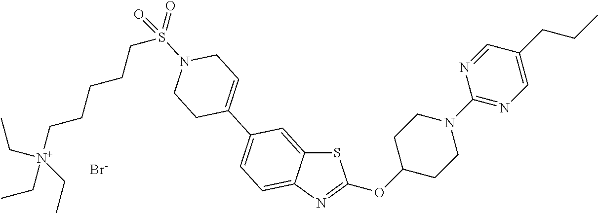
S1C2=CC(C3=CCN(S(=O)(=O)CCCCC[N+](CC)(CC)CC)CC3)=CC=C2N=C1OC1CCN(C2=NC=C(CCC)C=N2)CC1.[Br-]
